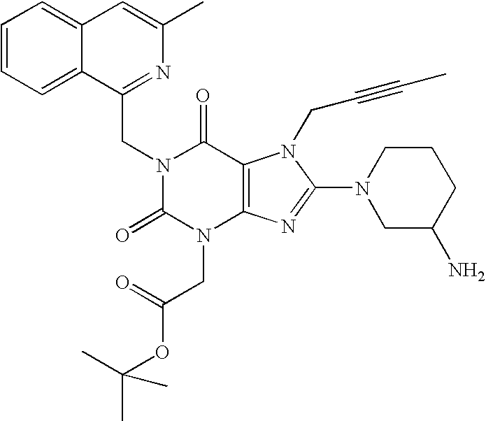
C12=CC=CC=C1C(CN1C(=O)N(CC(OC(C)(C)C)=O)C3=C(C1=O)N(CC#CC)C(N1CC(N)CCC1)=N3)=NC(C)=C2
